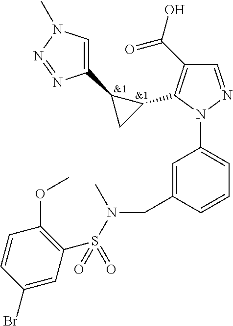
[&1].C1(C(O)=O)=C(C2C(C3=CN(C)N=N3)C2)N(C2=CC=CC(CN(S(C3=C(OC)C=CC(Br)=C3)(=O)=O)C)=C2)N=C1.[&1]
